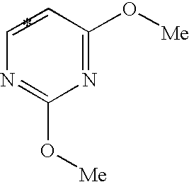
C1=CC(O[Me])=NC(O[Me])=N1
